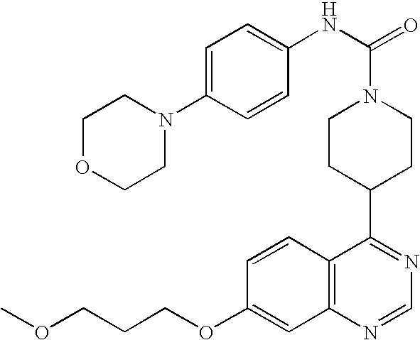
COCCCOC1=CC2=C(C=C1)C(C1CCN(C(=O)NC3=CC=C(N4CCOCC4)C=C3)CC1)=NC=N2
